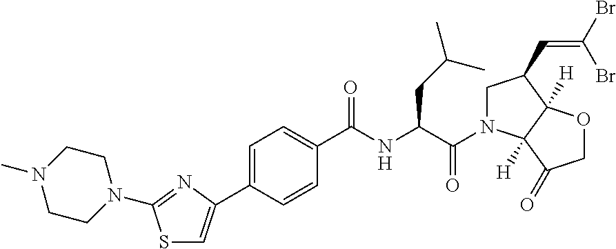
C1N(C)CCN(C2=NC(C3=CC=C(C(NC(C(=O)N4CC(C=C(Br)Br)C5([H])C4([H])C(=O)CO5)CC(C)C)=O)C=C3)=CS2)C1
